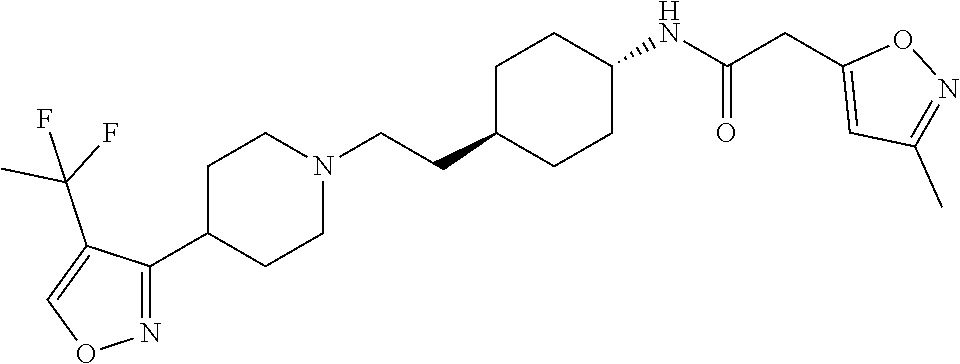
C1(C2=NOC=C2C(F)(C)F)CCN(CCC2CCC(NC(CC3=CC(C)=NO3)=O)CC2)CC1
